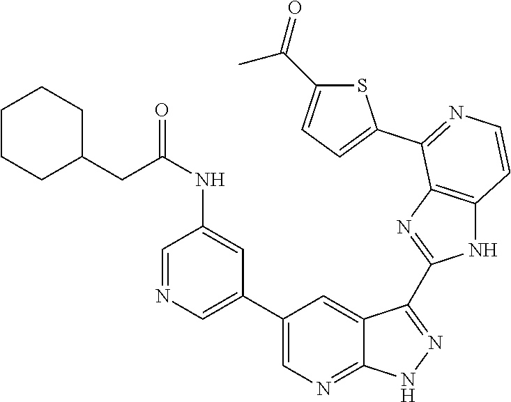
C1=NC=C(C2=CN=C3C(=C2)C(C2=NC4=C(N2)C=CN=C4C2=CC=C(C(=O)C)S2)=N[N H]3)C=C1NC(=O)CC1CCCCC1
